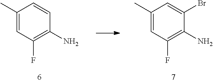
C1(C)=CC(F)=C(N)C=C1.C1(C)=CC(F)=C(N)C(Br)=C1
